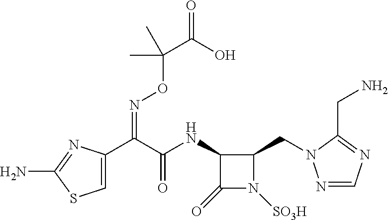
C1(NC(C(C2=CSC(N)=N2)=NOC(C(=O)O)(C)C)=O)C(=O)N([SO3H])C1CN1N=CN=C1CN
